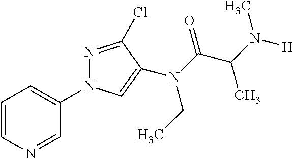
C1=CN=CC(N2N=C(Cl)C(N(C(=O)C(N([H])C)C)CC)=C2)=C1
